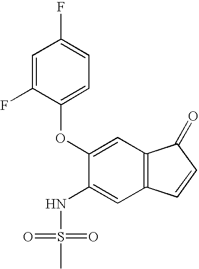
FC1=CC(F)=CC=C1OC1=CC2=C(C=C1NS(C)(=O)=O)C=CC2=O
